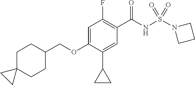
C1=C(OCC2CCC3(CC2)CC3)C(C2CC2)=CC(C(NS(N2CCC2)(=O)=O)=O)=C1F
